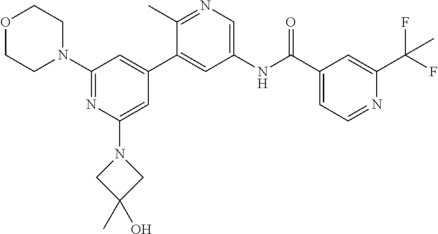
O1CCN(C2=NC(N3CC(C)(O)C3)=CC(C3=CC(NC(C4=CC=NC(C(F)(F)C)=C4)=O)=CN=C3C)=C2)CC1
